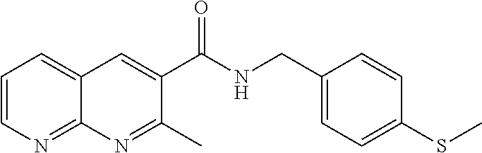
C1=CN=C2C(=C1)C=C(C(NCC1=CC=C(SC)C=C1)=O)C(C)=N2
